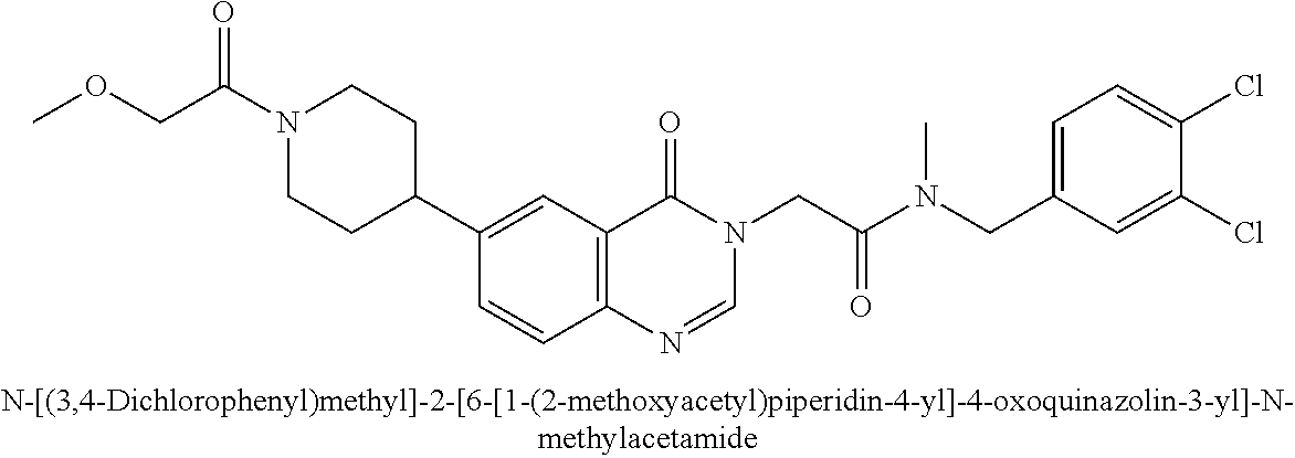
C(C(N1CCC(C2=CC3=C(C=C2)N=CN(CC(N(CC2=CC=C(Cl)C(Cl)=C2)C)=O)C3=O)CC1)=O)OC
